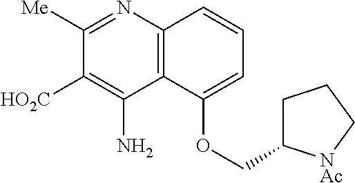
C1([Me])=NC2=C(C(N)=C1[HO2C])C(OCC1CCC[NAc]1)=CC=C2
